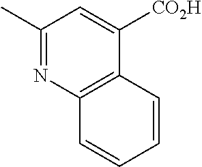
C1(C)=NC2=C(C([CO2H])=C1)C=CC=C2
